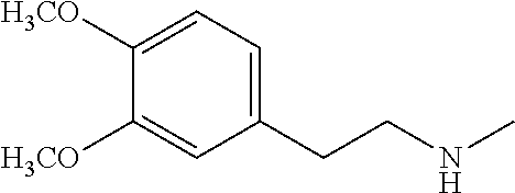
C1([H3CO])=CC=C(CCNC)C=C1[H3CO]
